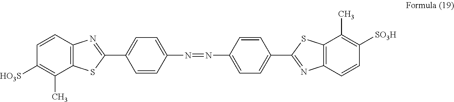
C12=C(C=CC([HO3S])=C1C)N=C(C1=CC=C(N=NC3=CC=C(C4=NC5=C(S4)C(C)=C([SO3H])C=C5)C=C3)C=C1)S2
